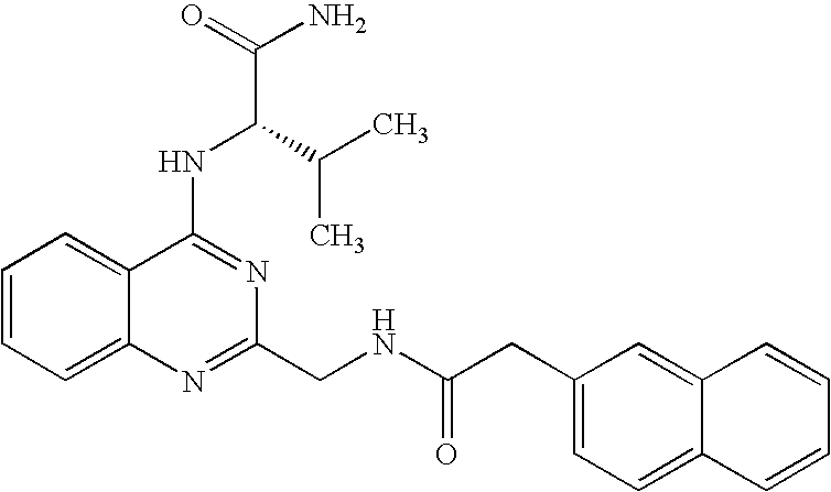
C1=CC=C2C(=C1)C(NC(C(C)C)C(N)=O)=NC(CNC(CC1=CC=C3C(=C1)C=CC=C3)=O)=N2
